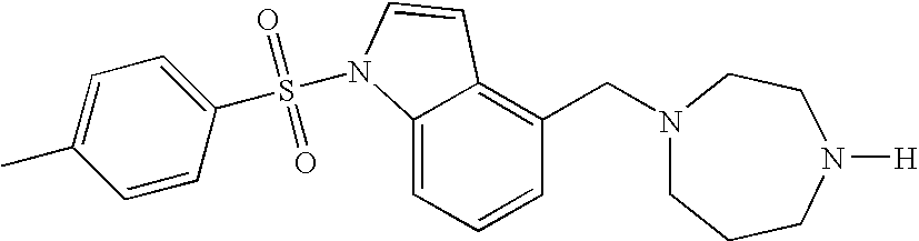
C1=CC=C2C(=C1CN1CCCN([H])CC1)C=CN2S(C1=CC=C(C)C=C1)(=O)=O
